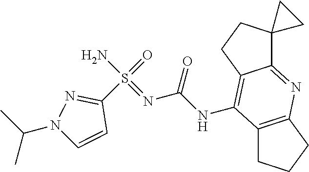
C1(S(=O)(N)=NC(NC2=C3C(=NC4=C2CCC4)C2(CC3)CC2)=O)=NN(C(C)C)C=C1
